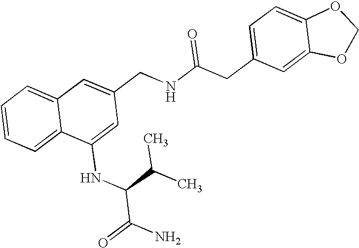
C1=CC=C2C(=C1)C=C(CNC(CC1=CC=C3C(=C1)OCO3)=O)C=C2NC(C(=O)N)C(C)C
